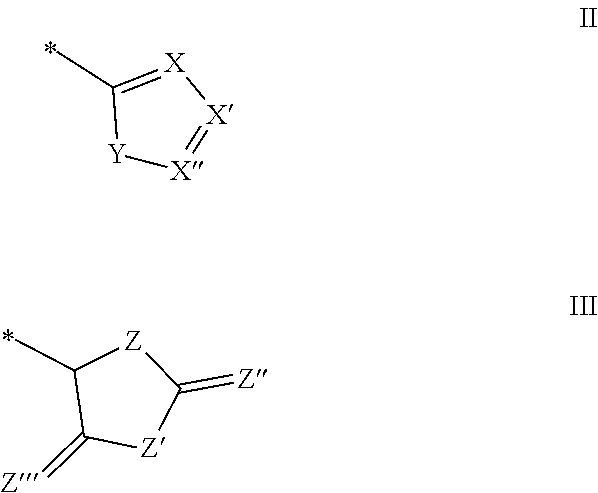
C1(C)=[X][X]=[X][Y]1.C1(C)C(=[Z])[Z]C(=[Z])[Z]1
